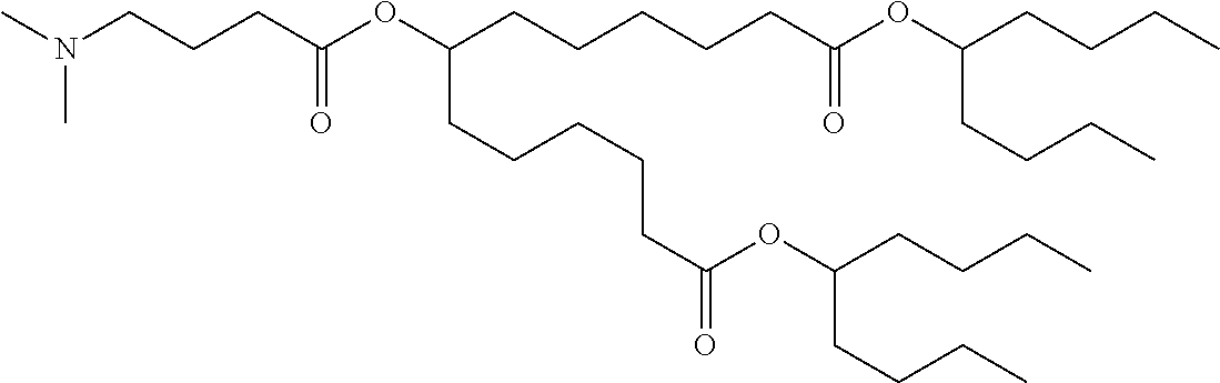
CN(CCCC(OC(CCCCCC(OC(CCCC)CCCC)=O)CCCCCC(=O)OC(CCCC)CCCC)=O)C
